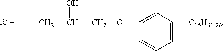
CCC(COC1=CC([C15H31-2b])=CC=C1)O
